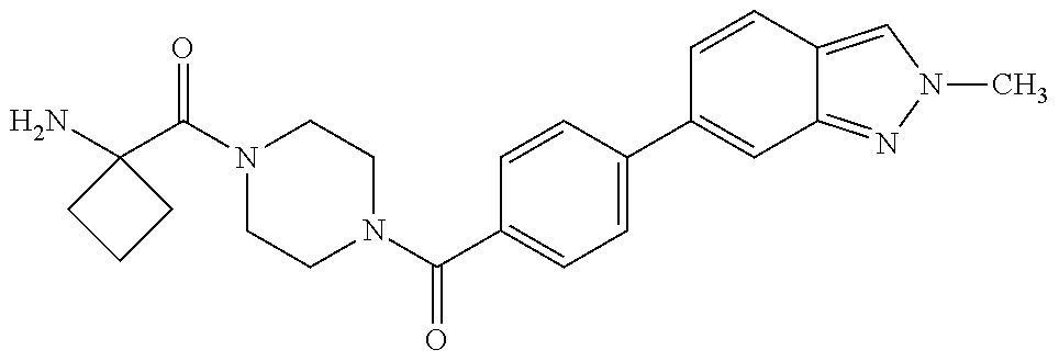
NC1(C(N2CCN(C(C3=CC=C(C4=CC5=NN(C)C=C5C=C4)C=C3)=O)CC2)=O)CCC1
